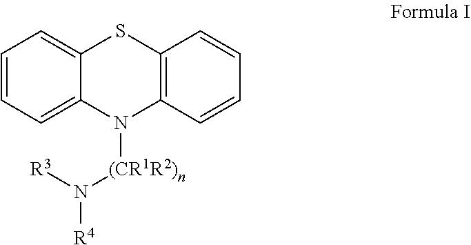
C1=CC=C2C(=C1)SC1=C(N2[(CR1R2)n]N([R3])[R4])C=CC=C1
